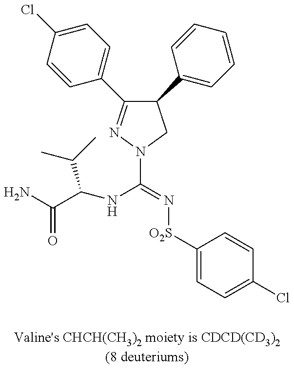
C1(C2=CC=CC=C2)C(C2=CC=C(Cl)C=C2)=NN(C(=N[O2S]C2=CC=C(Cl)C=C2)NC(C(=O)N)C(C)C)C1
